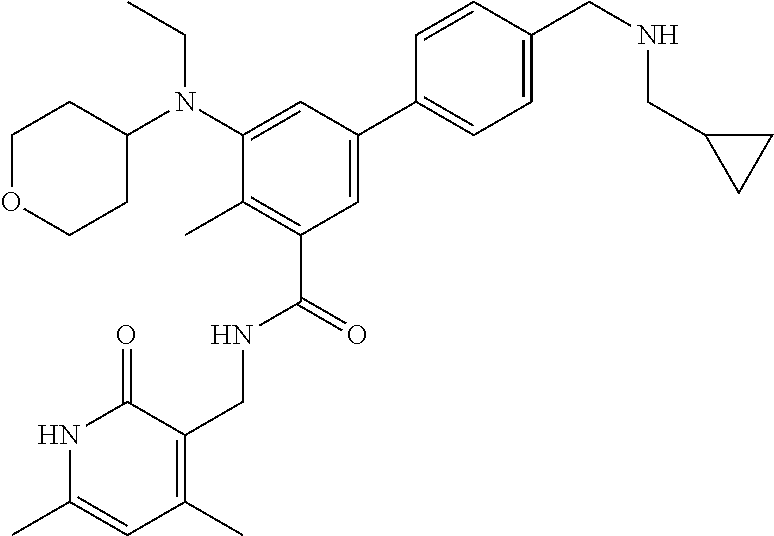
C1OCCC(N(C2=CC(C3=CC=C(CNCC4CC4)C=C3)=CC(C(NCC3=C(C)C=C(C)NC3=O)=O)=C2C)CC)C1
